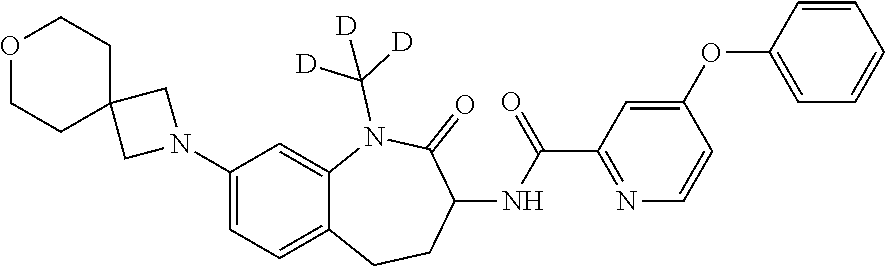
C1(N2CC3(C2)CCOCC3)=CC=C2C(=C1)N(C([D])([D])[D])C(=O)C(NC(C1=NC=CC(OC3=CC=CC=C3)=C1)=O)CC2
